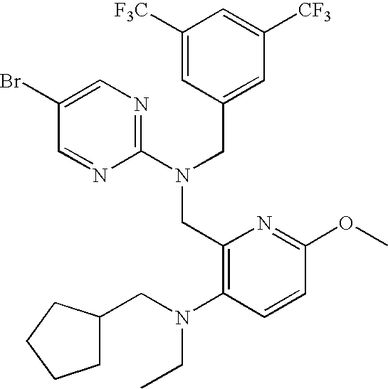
C1(Br)=CN=C(N(CC2=CC([CF3])=CC([F3C])=C2)CC2=C(N(CC3CCCC3)CC)C=CC(OC)=N2)N=C1
